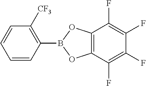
C1=CC(B2OC3=C(O2)C(F)=C(F)C(F)=C3F)=C([CF3])C=C1
